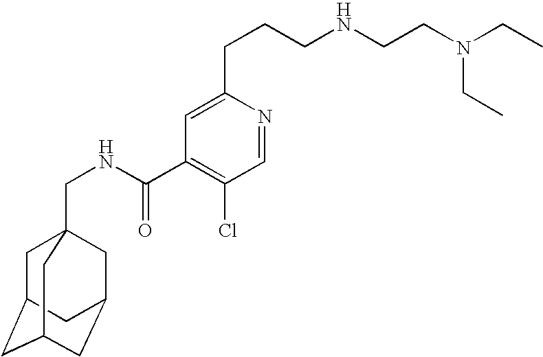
C1C2CC3CC(CC1(CNC(C1=C(Cl)C=NC(CCCNCCN(CC)CC)=C1)=O)C3)C2
